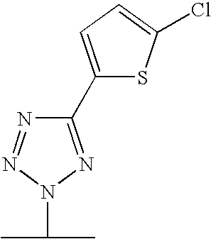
C1(C2=CC=C(Cl)S2)=NN(C(C)C)N=N1
